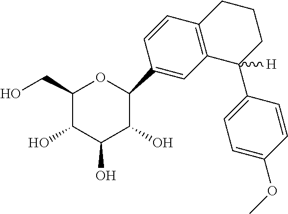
C1(CO)C(O)C(O)C(O)C(C2=CC3=C(C=C2)CCCC3(C2=CC=C(OC)C=C2)[H])O1
